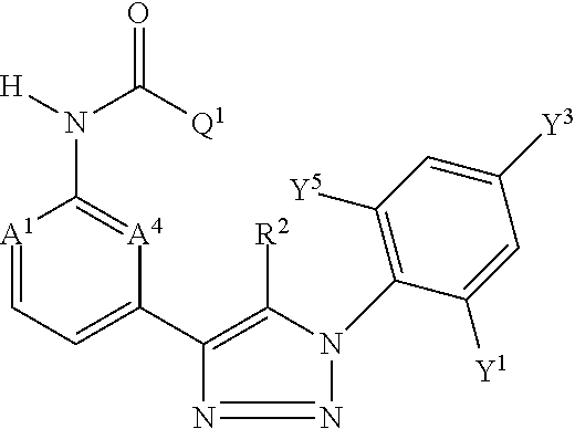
[A1]1=CC=C(C2=C([R2])N(C3=C([Y5])C=C([Y3])C=C3[Y1])N=N2)[A4]=C1N([H])C([Q1])=O
